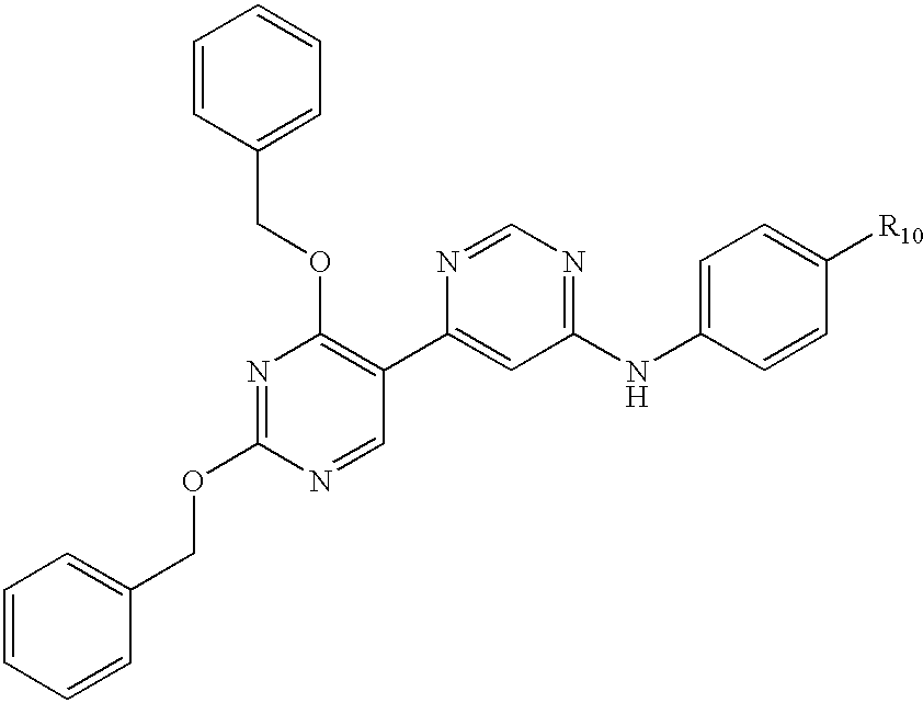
C1=CC=CC(COC2=NC(OCC3=CC=CC=C3)=C(C3=CC(NC4=CC=C([R10])C=C4)=NC=N3)C=N2)=C1
